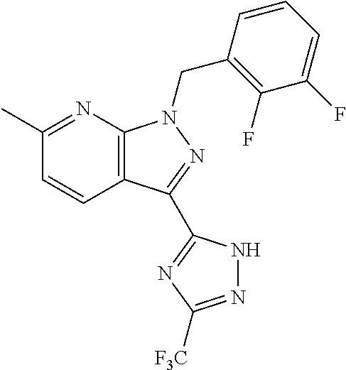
C1(C)=NC2=C(C=C1)C(C1=NC([F3C])=NN1)=NN2CC1=C(F)C(F)=CC=C1
